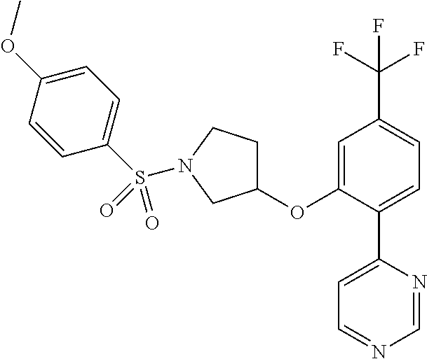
C1(OC2=CC(C(F)(F)F)=CC=C2C2=CC=NC=N2)CCN(S(C2=CC=C(OC)C=C2)(=O)=O)C1
